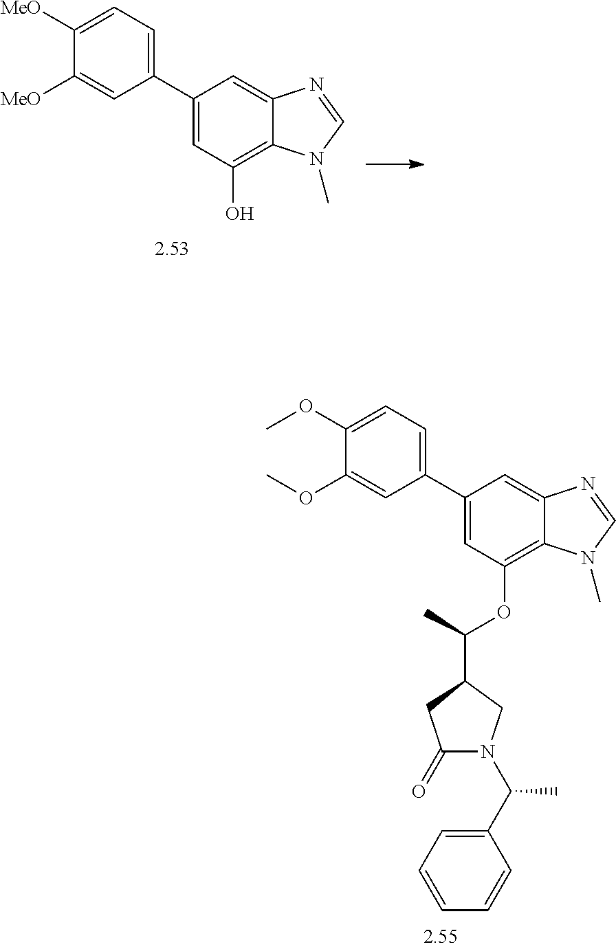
C12=CC(C3=CC=C([MeO])C([MeO])=C3)=CC(O)=C1N(C)C=N2.C1(=O)CC(C(C)OC2=C3C(=CC(C4=CC=C(OC)C(OC)=C4)=C2)N=CN3C)CN1C(C1=CC=CC=C1)C
